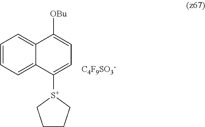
C1=CC=C2C(=C1)C([OBu])=CC=C2[S+]1CCCC1.[C4F9SO3-]
